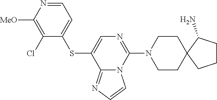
C1=NC([MeO])=C(Cl)C(SC2=CN=C(N3CCC4(CC3)CCCC4N)N3C2=NC=C3)=C1
